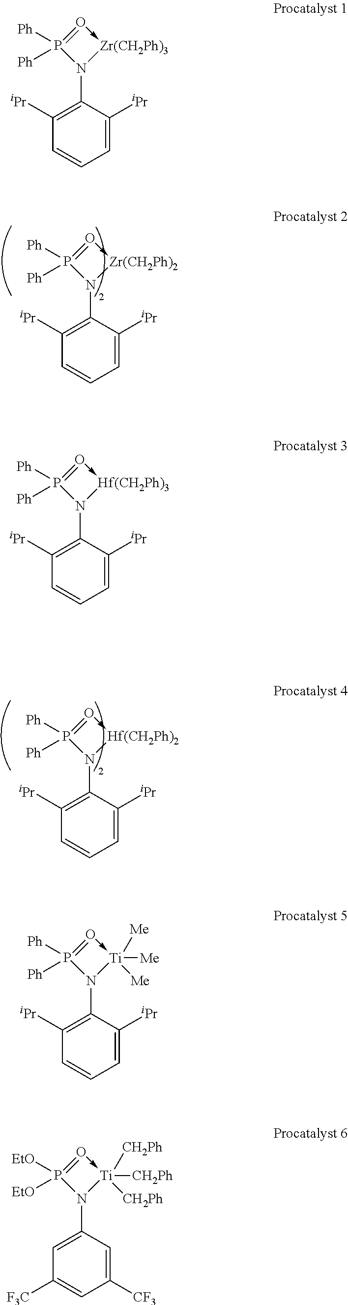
C1=CC=C([iPr])C(N2[Zr(CH2Ph)2]-O=P2([Ph])[Ph])=C1[iPr].C1=CC=C([iPr])C(N2[Hf(CH2Ph)2]-O=P2([Ph])[Ph])=C1[iPr].C1=CC=C([iPr])C(N2[Zr(CH2Ph)3]-O=P2([Ph])[Ph])=C1[iPr].C1=CC=C([iPr])C(N2[Hf(CH2Ph)3]-O=P2([Ph])[Ph])=C1[iPr].C1=CC=C([iPr])C(N2[Ti]([Me])([Me])([Me])-O=P2([Ph])[Ph])=C1[iPr].C1([F3C])=CC([CF3])=CC(N2[Ti]([CH2Ph])([CH2Ph])([CH2Ph])-O=P2([EtO])[EtO])=C1
